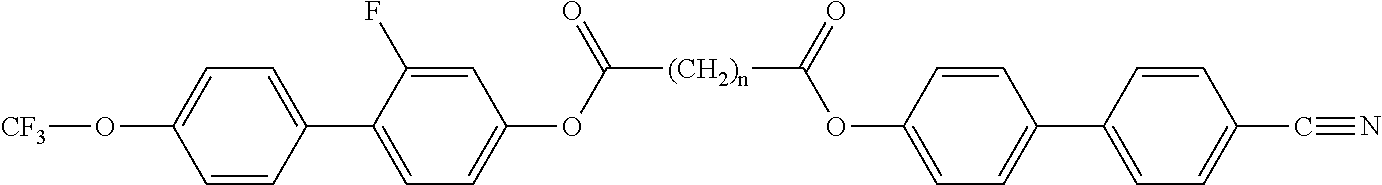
[(CH2)n](C(OC1=CC=C(C2=CC=C(O[CF3])C=C2)C(F)=C1)=O)C(OC1=CC=C(C2=CC=C(C#N)C=C2)C=C1)=O
